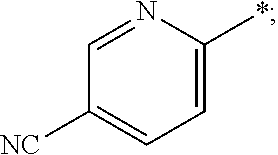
C1([NC])=CC=C(*)N=C1
